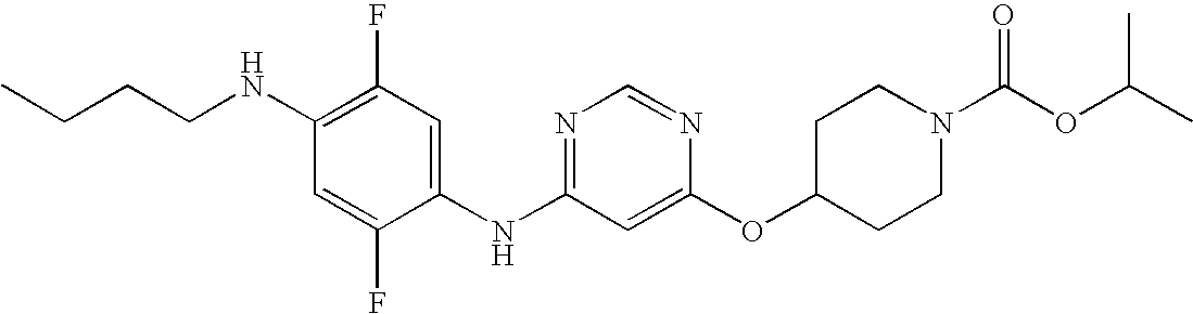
C1(NCCCC)=C(F)C=C(NC2=NC=NC(OC3CCN(C(OC(C)C)=O)CC3)=C2)C(F)=C1
